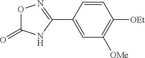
C1(C2=CC([OMe])=C([OEt])C=C2)=NOC(=O)N1
